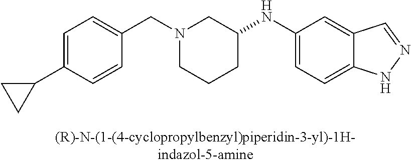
N1(CC2=CC=C(C3CC3)C=C2)CCCC(NC2=CC=C3C(=C2)C=NN3)C1
